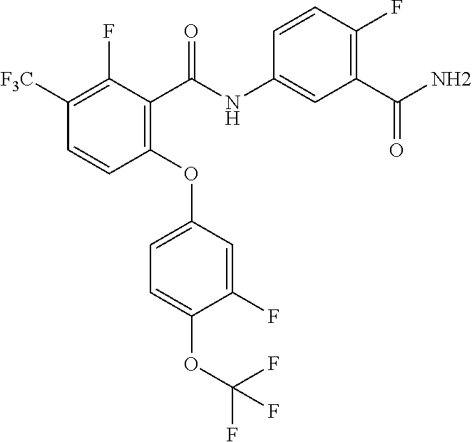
C1([F3C])=C(F)C(C(NC2=CC(C(=O)N)=C(F)C=C2)=O)=C(OC2=CC=C(OC(F)(F)F)C(F)=C2)C=C1
